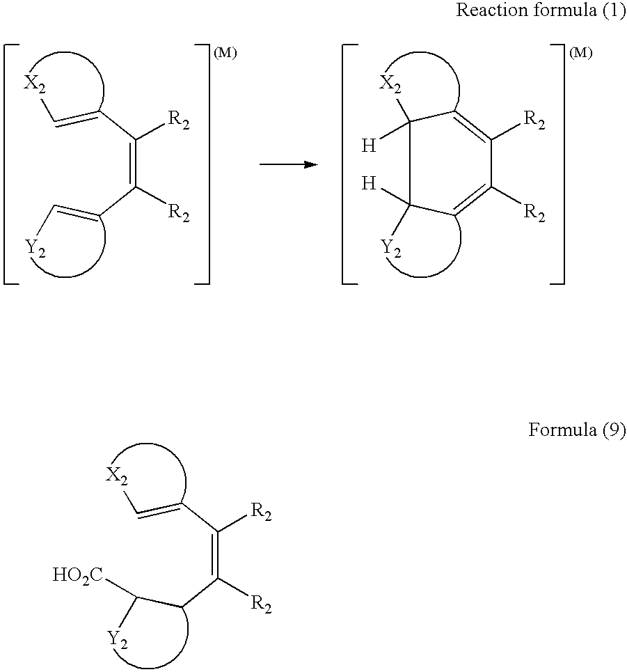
C(=C(C=C[X2])[R2])(C=C[Y2])[R2].C1([R2])=CC([Y2])([H])C([X2])([H])C=C1[R2].C(=C(C=C[X2])[R2])(CC([Y2])[HO2C])[R2]
